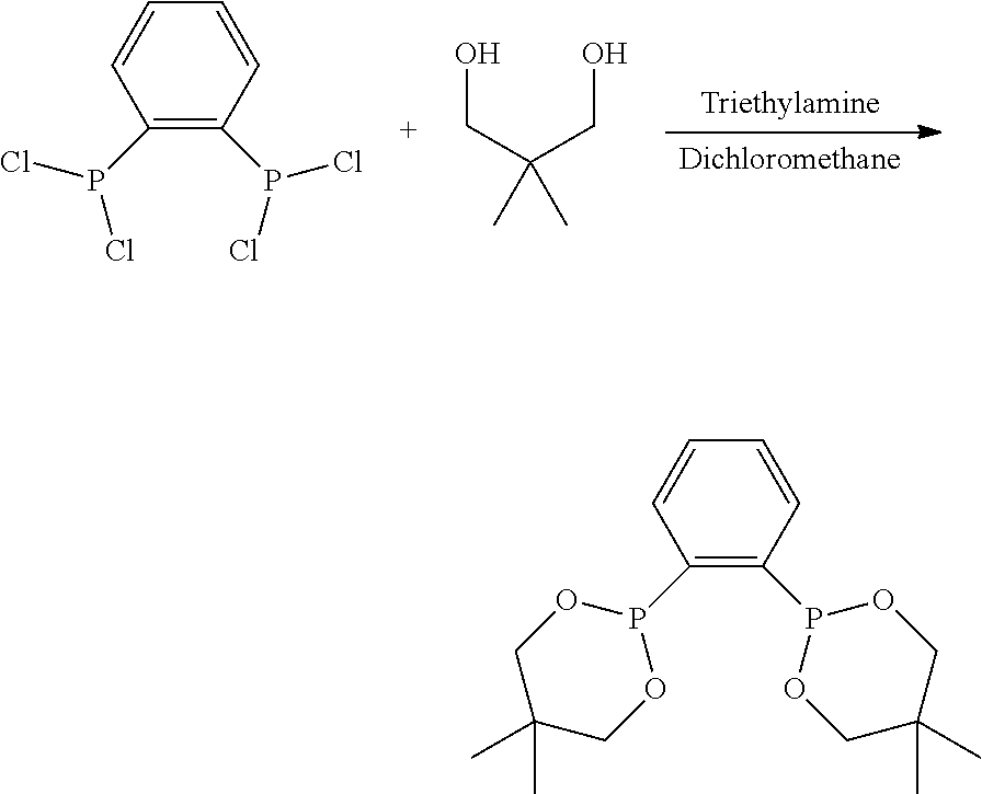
[Dichloromethane].C(C)(CO)(CO)C.C1(P(Cl)Cl)=C(P(Cl)Cl)C=CC=C1.C1(P2OCC(C)(C)CO2)=C(P2OCC(C)(C)CO2)C=CC=C1
